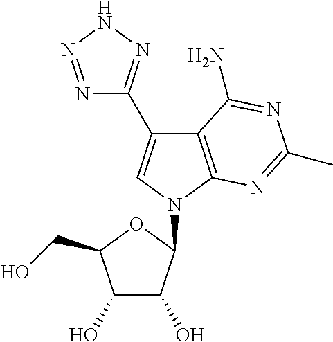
C12=C(N(C3C(O)C(O)C(CO)O3)C=C1C1=NNN=N1)N=C(C)N=C2N
